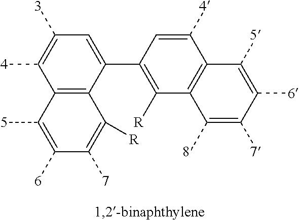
C12=C(C(C3=C([R])C4=C(C([4])=C3)C([5])=C([6])C([7])=C4[8])=CC([3])=C1[4])C([R])=C([7])C([6])=C2[5]
